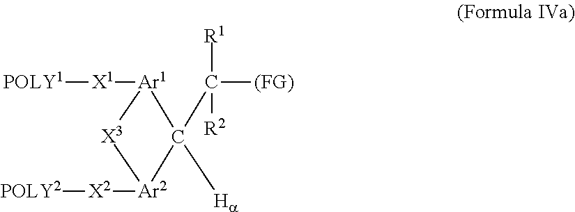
[POLY1][X1][Ar1]1C([Ha])(C([R1])([R2])[(FG)])[Ar2]([X2][POLY2])[X3]1
